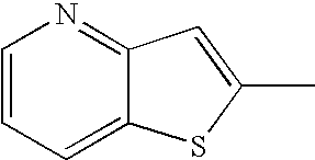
C1=CC=C2C(=N1)C=C(C)S2
